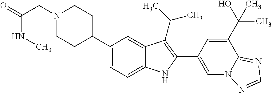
C1(C2CCN(CC(=O)NC)CC2)=CC=C2C(=C1)C(C(C)C)=C(C1=CN3C(=NC=N3)C(C(O)(C)C)=C1)N2
